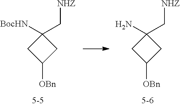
[BocHN]C1(C[NHZ])CC([OBn])C1.NC1(C[NHZ])CC([OBn])C1
